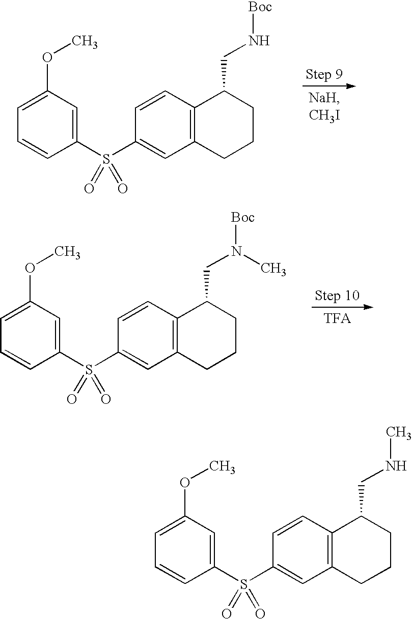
C1=CC(S(C2=CC(OC)=CC=C2)(=O)=O)=CC2=C1C(CN[Boc])CCC2.C1=CC(S(C2=CC(OC)=CC=C2)(=O)=O)=CC2=C1C(CN([Boc])C)CCC2.C1=CC(S(C2=CC(OC)=CC=C2)(=O)=O)=CC2=C1C(CNC)CCC2
